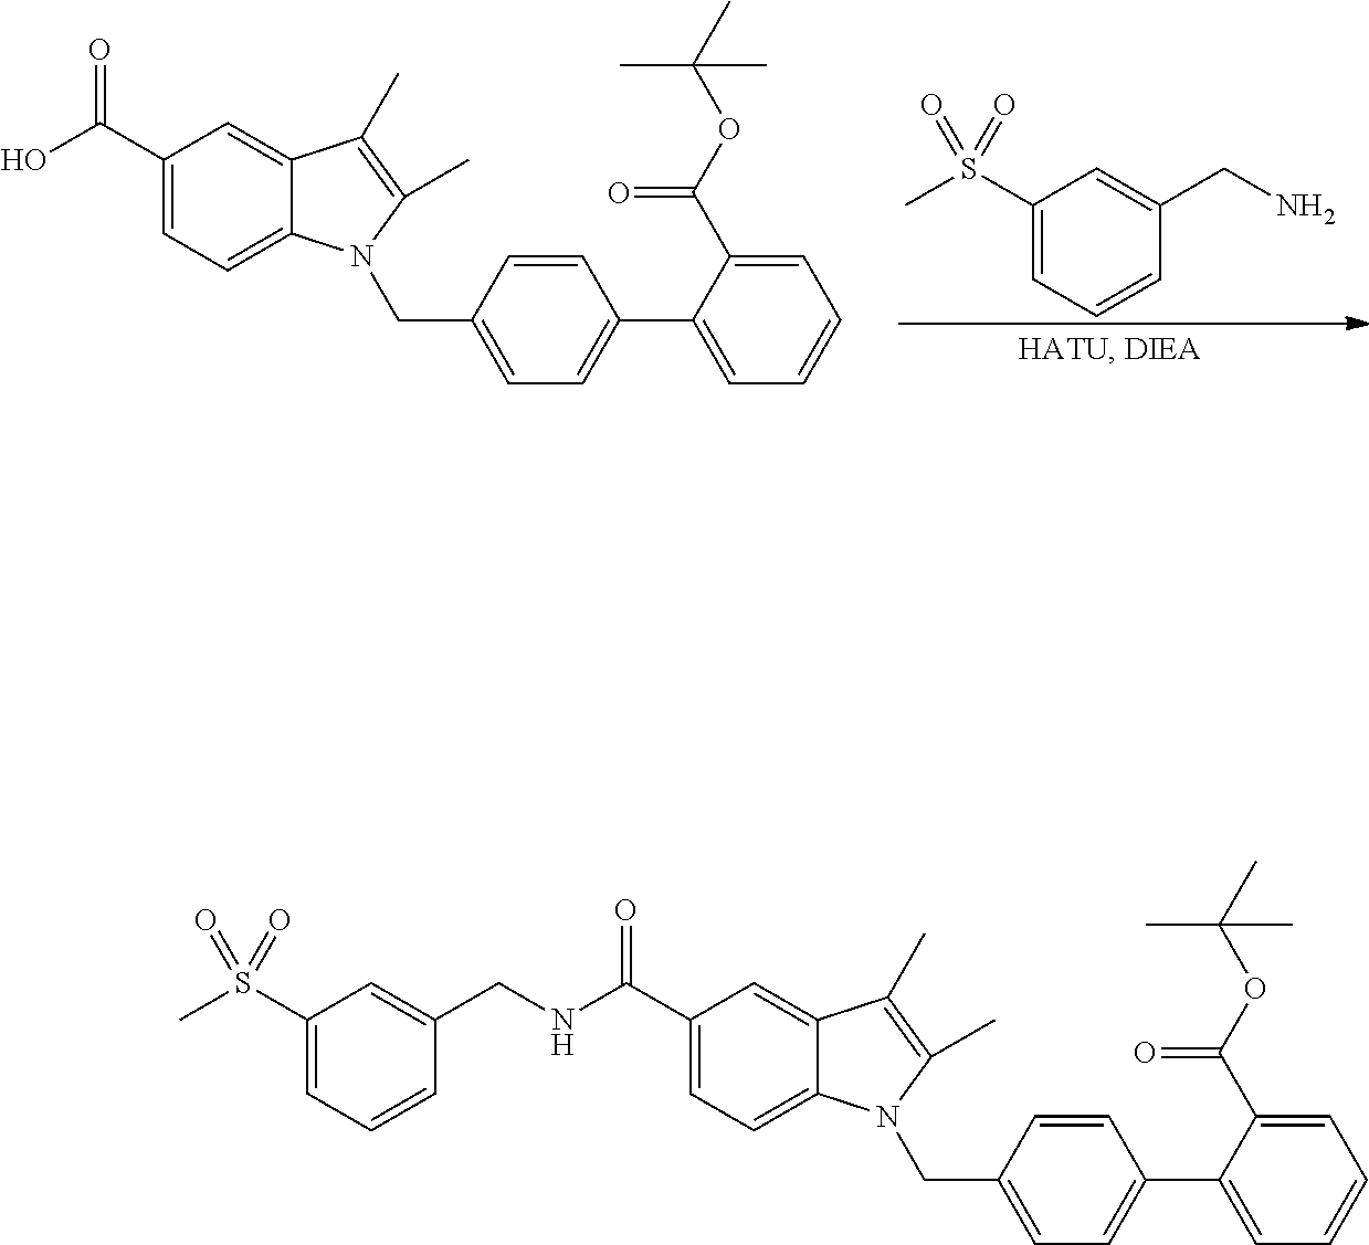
C1(S(C)(=O)=O)=CC=CC(CN)=C1.C1(C(O)=O)=CC=C2C(=C1)C(C)=C(C)N2CC1=CC=C(C2=CC=CC=C2C(OC(C)(C)C)=O)C=C1.C1(C(NCC2=CC(S(C)(=O)=O)=CC=C2)=O)=CC=C2C(=C1)C(C)=C(C)N2CC1=CC=C(C2=CC=CC=C2C(OC(C)(C)C)=O)C=C1
